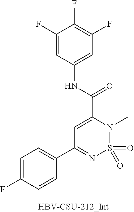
O=S1(=O)N(C)C(C(NC2=CC(F)=C(F)C(F)=C2)=O)=CC(C2=CC=C(F)C=C2)=N1
